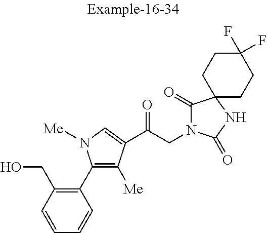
C1=CC(CO)=C(C2=C([Me])C(C(CN3C(=O)C4(NC3=O)CCC(F)(F)CC4)=O)=CN2[Me])C=C1
